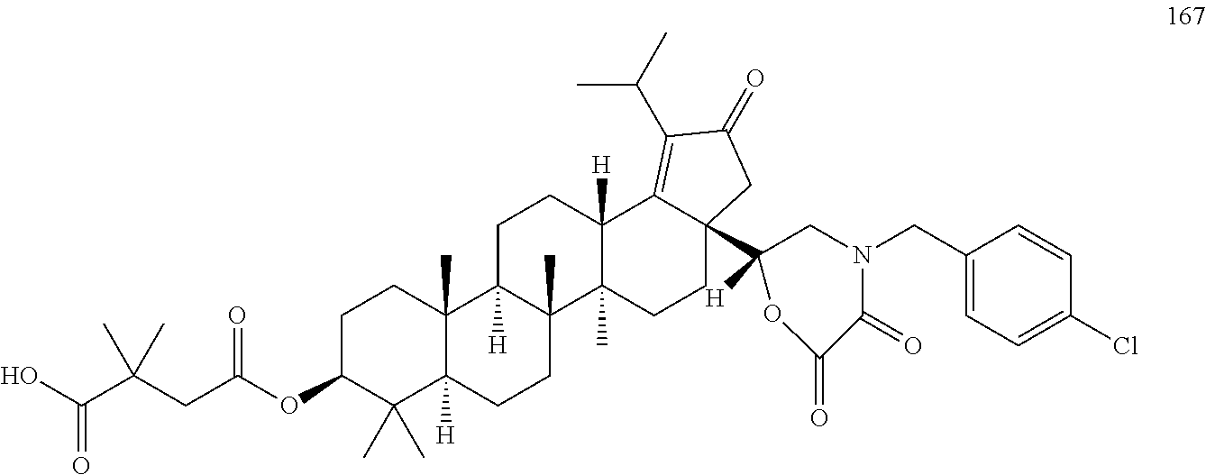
C1C(OC(CC(C(O)=O)(C)C)=O)C(C)(C)C2([H])C(C)(C1)C1([H])C(C)(CC2)C2(C)C([H])(CC1)C1=C(C(C)C)C(=O)CC1(C1([H])CN(CC3=CC=C(Cl)C=C3)C(=O)C(=O)O1)CC2
